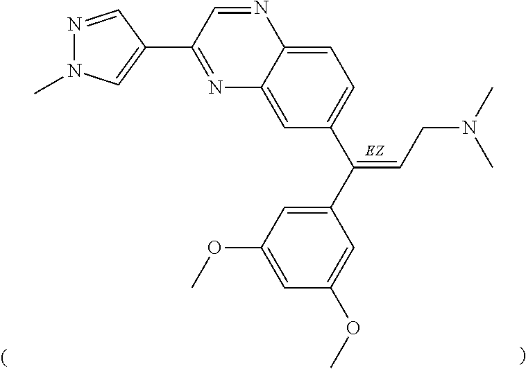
C1(C(C2=CC=C3C(=C2)N=C(C2=CN(C)N=C2)C=N3)=CCN(C)C)=CC(OC)=CC(OC)=C1
